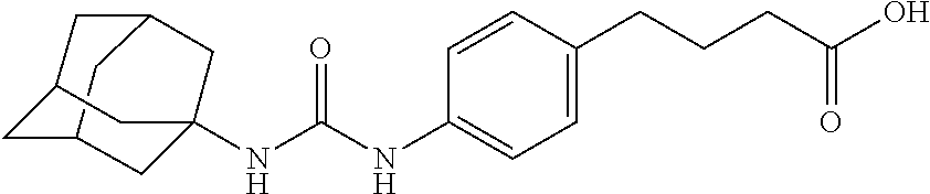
N(C(NC1=CC=C(CCCC(O)=O)C=C1)=O)C12CC3CC(CC(C1)C3)C2
